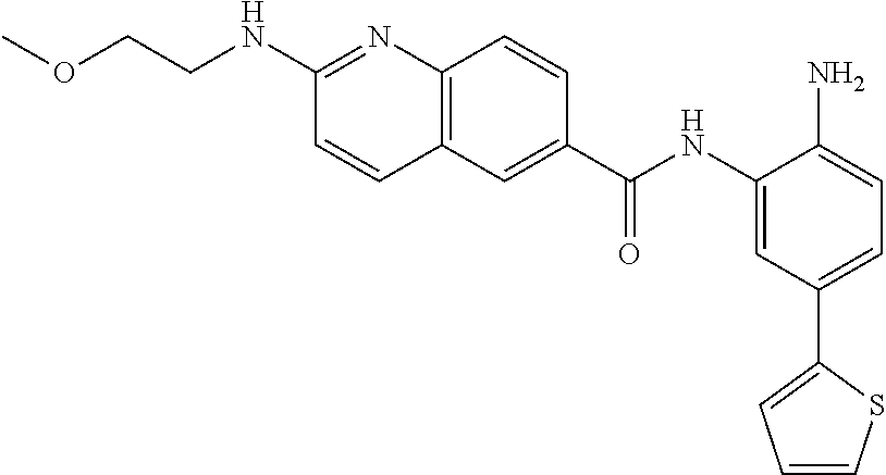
C1=C(C(NC2=CC(C3=CC=CS3)=CC=C2N)=O)C=CC2=C1C=CC(NCCOC)=N2
